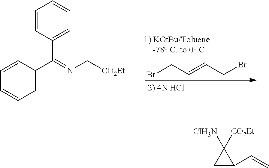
BrCC=CCBr.C1=CC(C(=NC[CO2Et])C2=CC=CC=C2)=CC=C1.C1C(C=C)C1([ClH3N])[CO2Et]
